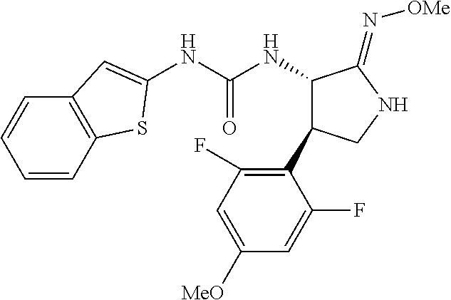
C1(NC(NC2C(=N[OMe])NCC2C2=C(F)C=C([OMe])C=C2F)=O)=CC2=C(S1)C=CC=C2
